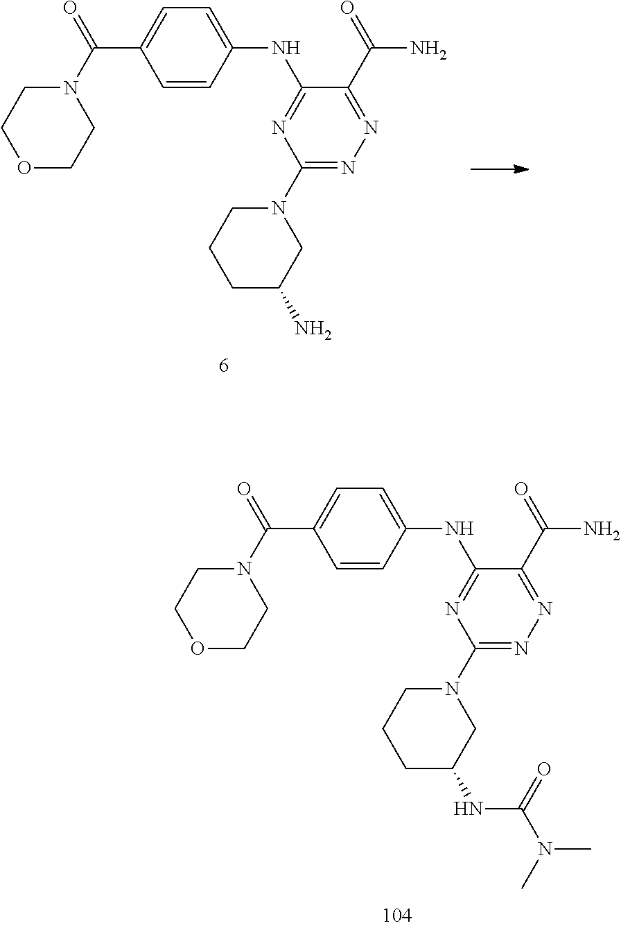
N(C1=NC(N2CCCC(N)C2)=NN=C1C(=O)N)C1=CC=C(C(N2CCOCC2)=O)C=C1.N(C1=NC(N2CCCC(NC(=O)N(C)C)C2)=NN=C1C(=O)N)C1=CC=C(C(N2CCOCC2)=O)C=C1
